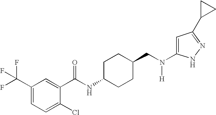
C1(C(F)(F)F)=CC=C(Cl)C(C(NC2CCC(CN([H])C3=CC(C4CC4)=NN3)CC2)=O)=C1
